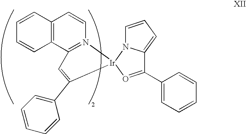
C1(C2=CC=CC=C2)=O[Ir]2(N3C1=CC=C3)N1=C(C3=C(C=C1)C=CC=C3)C=C2C1=CC=CC=C1
